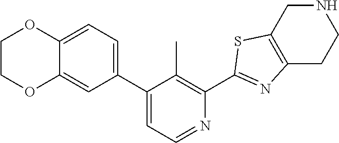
C1(C2=CC=NC(C3=NC4=C(S3)CNCC4)=C2C)=CC=C2C(=C1)OCCO2
